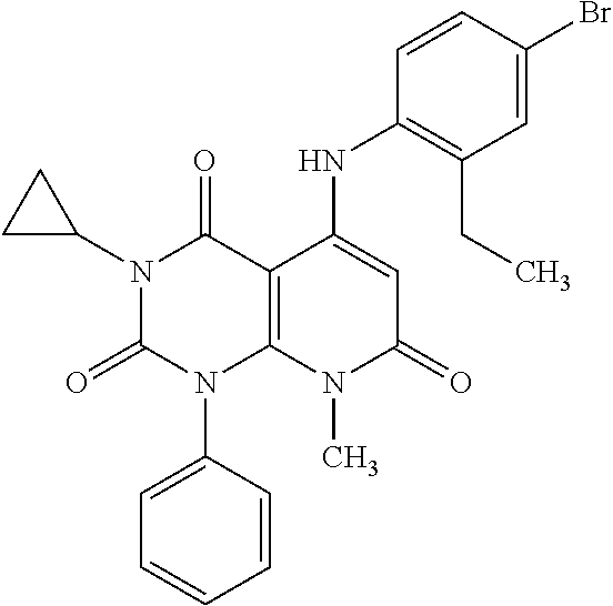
C1=CC(N2C3=C(C(=O)N(C4CC4)C2=O)C(NC2=C(CC)C=C(Br)C=C2)=CC(=O)N3C)=CC=C1
